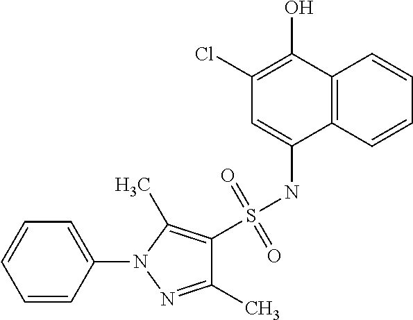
C12=C(C=CC=C1)C(NS(=O)(=O)C1=C(C)N(C3=CC=CC=C3)N=C1C)=CC(Cl)=C2O
